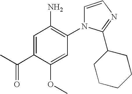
C1=CN=C(C2CCCCC2)N1C1=C(N)C=C(C(C)=O)C(OC)=C1
